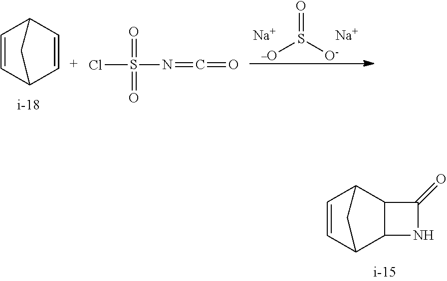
[_O]S([O-])=O.[Na].[Na].C1=CC2C=CC1C2.ClS(=O)(=O)N=C=O.C1=CC2C3C(C1C2)C(=O)N3
